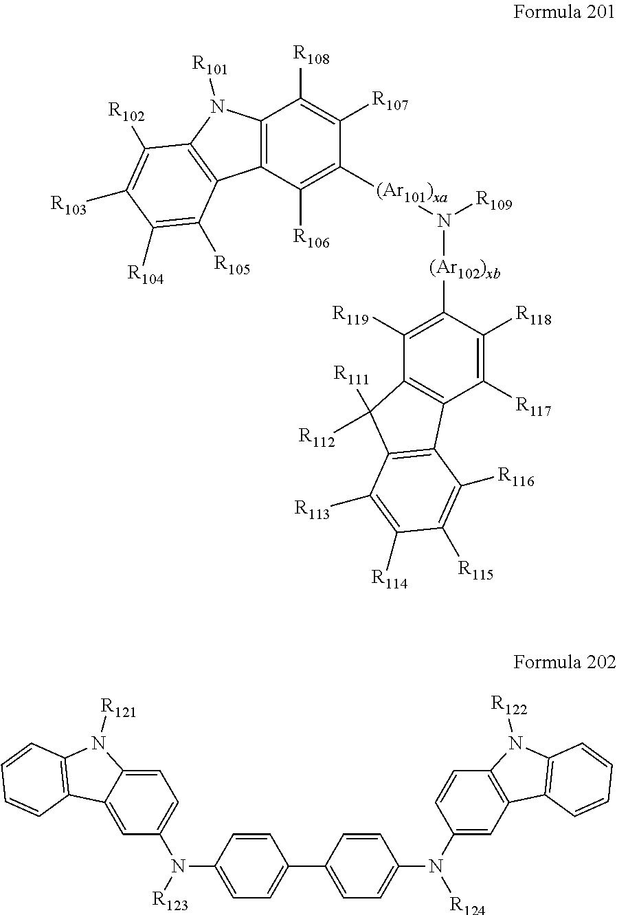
C1=CC(N([R123])C2=CC=C3C(=C2)C2=C(C=CC=C2)N3[R121])=CC=C1C1=CC=C(N(C2=CC3=C(C=C2)N([R122])C2=C3C=CC=C2)[R124])C=C1.C12=C(C([R106])=C([(Ar101)xa]N([(Ar102)xb]C3=C([R119])C4=C(C([R117])=C3[R118])C3=C(C4([R112])[R111])C([R113])=C([R114])C([R115])=C3[R116])[R109])C([R107])=C1[R108])C1=C(N2[R101])C([R102])=C([R103])C([R104])=C1[R105]
